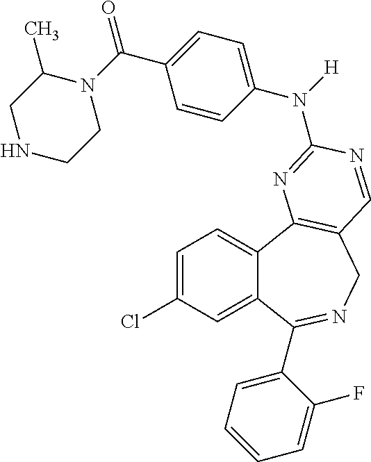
C1=C(Cl)C=C2C(=C1)C1=C(CN=C2C2=CC=CC=C2F)C=NC(N(C2=CC=C(C(N3C(C)CNCC3)=O)C=C2)[H])=N1
